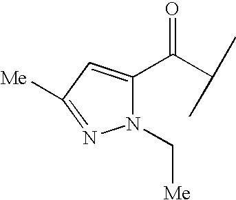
N1(C[Me])C(C(C(C)C)=O)=CC([Me])=N1
